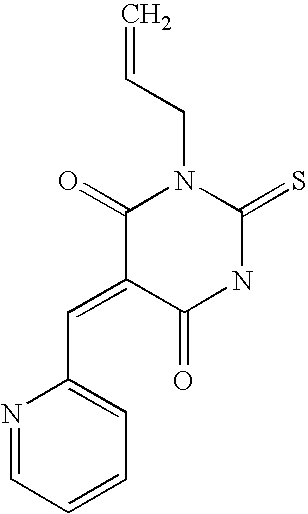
C1(C=C2C(=O)N(CC=C)C(=S)NC2=O)=CC=CC=N1
